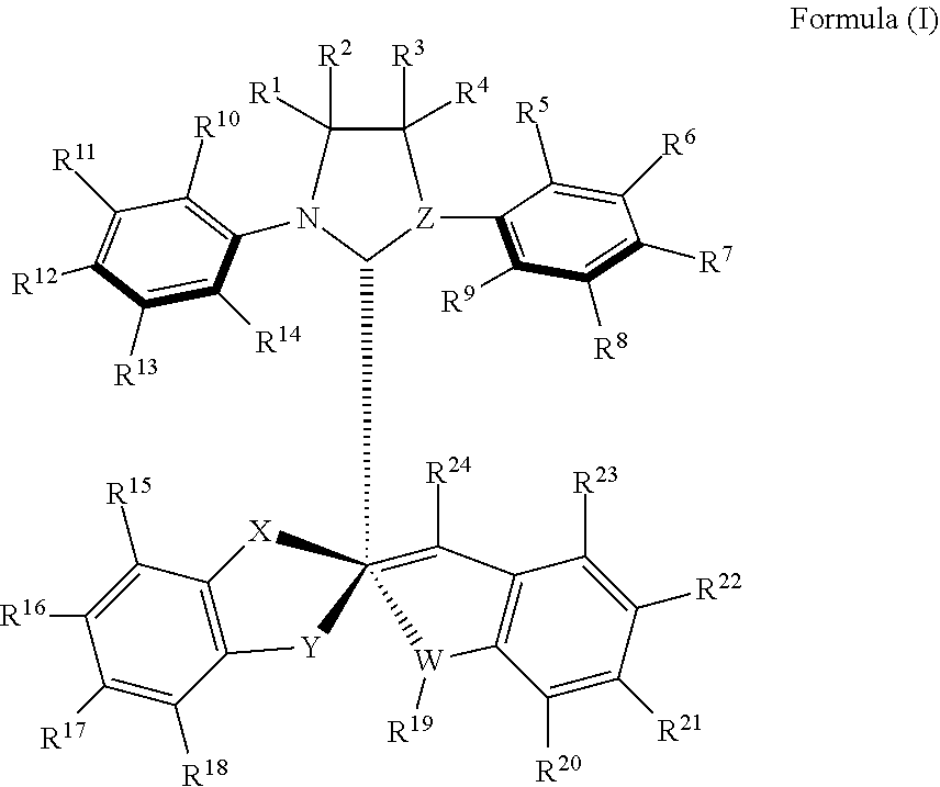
C1([R3])([R4])C([R2])([R1])N(C2=C([R10])C([R11])=C([R12])C([R13])=C2[R14])C(C23(=C([R24])C4=C([W]2[R19])C([R20])=C([R21])C([R22])=C4[R23])[X]C2=C(C([R18])=C([R17])C([R16])=C2[R15])[Y]3)[Z]1C1=C([R9])C([R8])=C([R7])C([R6])=C1[R5]
